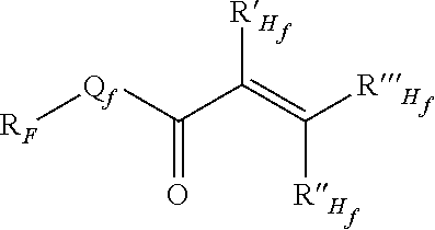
C(=O)([Qf][RF])C(=C([RH])[RH])[RH]
